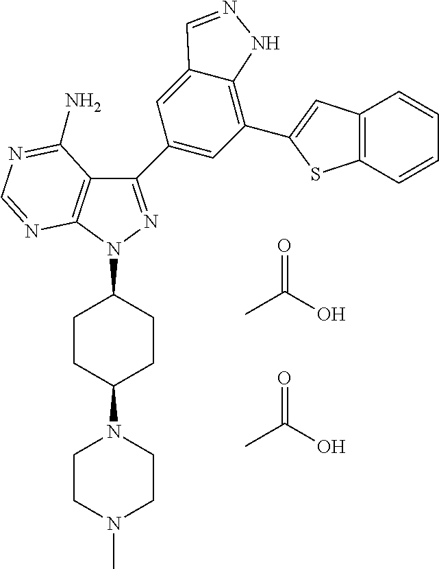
C1(C2=CC(C3=CC4=C(S3)C=CC=C4)=C3C(=C2)C=NN3)=NN(C2CCC(N3CCN(C)CC3)CC2)C2=C1C(N)=NC=N2.CC(O)=O.CC(O)=O
